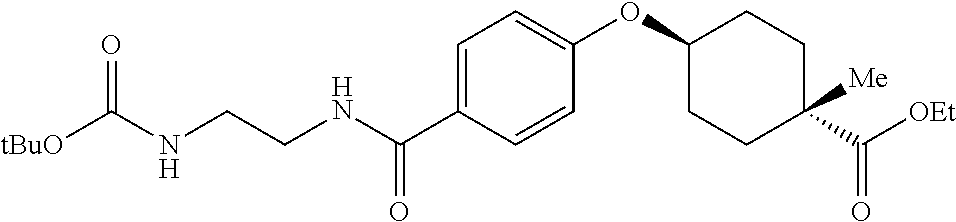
C1=C(C(NCCNC([tBuO])=O)=O)C=CC(OC2CCC([Me])(C([OEt])=O)CC2)=C1
